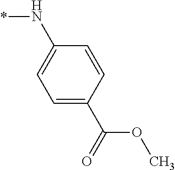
*NC1=CC=C(C(=O)OC)C=C1
